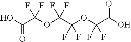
OC(C(OC(C(OC(C(O)=O)(F)F)(F)F)(F)F)(F)F)=O
